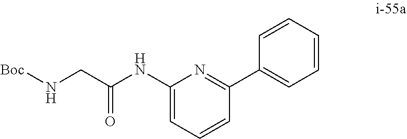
C1(NC(CN[Boc])=O)=CC=CC(C2=CC=CC=C2)=N1
